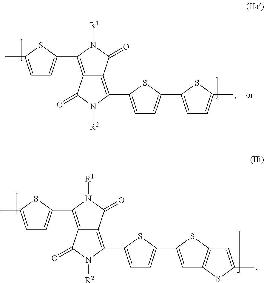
C1=C(C)SC(C2=C3C(=C(C4=CC=C(C5=CC=C(C)S5)S4)N([R2])C3=O)C(=O)N2[R1])=C1.C1=C(C)SC(C2=C3C(=C(C4=CC=C(C5=CC6=C(S5)C=C(C)S6)S4)N([R2])C3=O)C(=O)N2[R1])=C1
